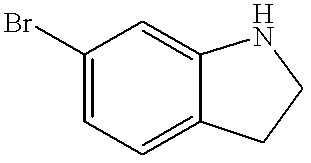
C1(Br)=CC=C2C(=C1)NCC2
